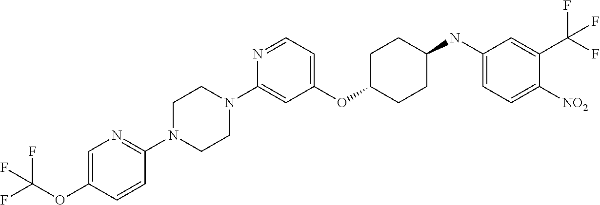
C1(OC2CCC(NC3=CC=C([NO2])C(C(F)(F)F)=C3)CC2)=CC=NC(N2CCN(C3=NC=C(OC(F)(F)F)C=C3)CC2)=C1
